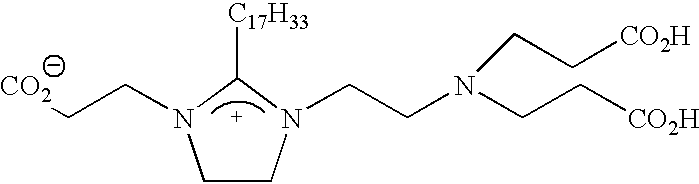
[CO2]CCN1CCN(CCN(CC[CO2H])CC[CO2H])C1[C17H33]
